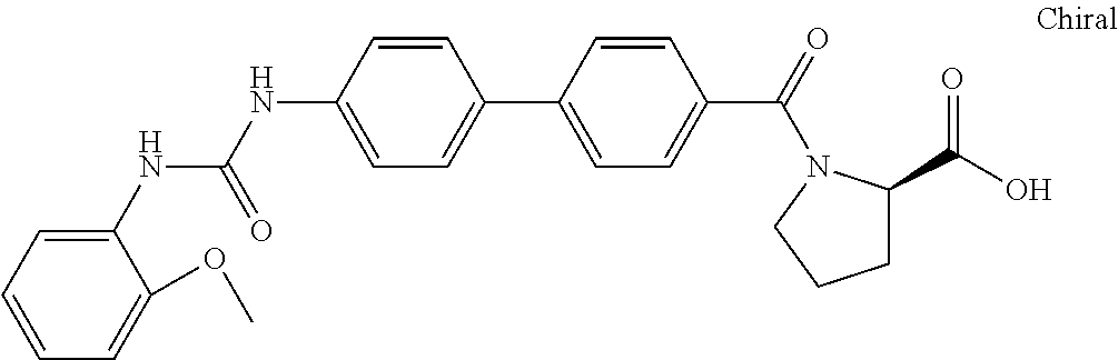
N(C1=CC=C(C2=CC=C(C(=O)N3C(C(O)=O)CCC3)C=C2)C=C1)C(=O)NC1=CC=CC=C1OC
